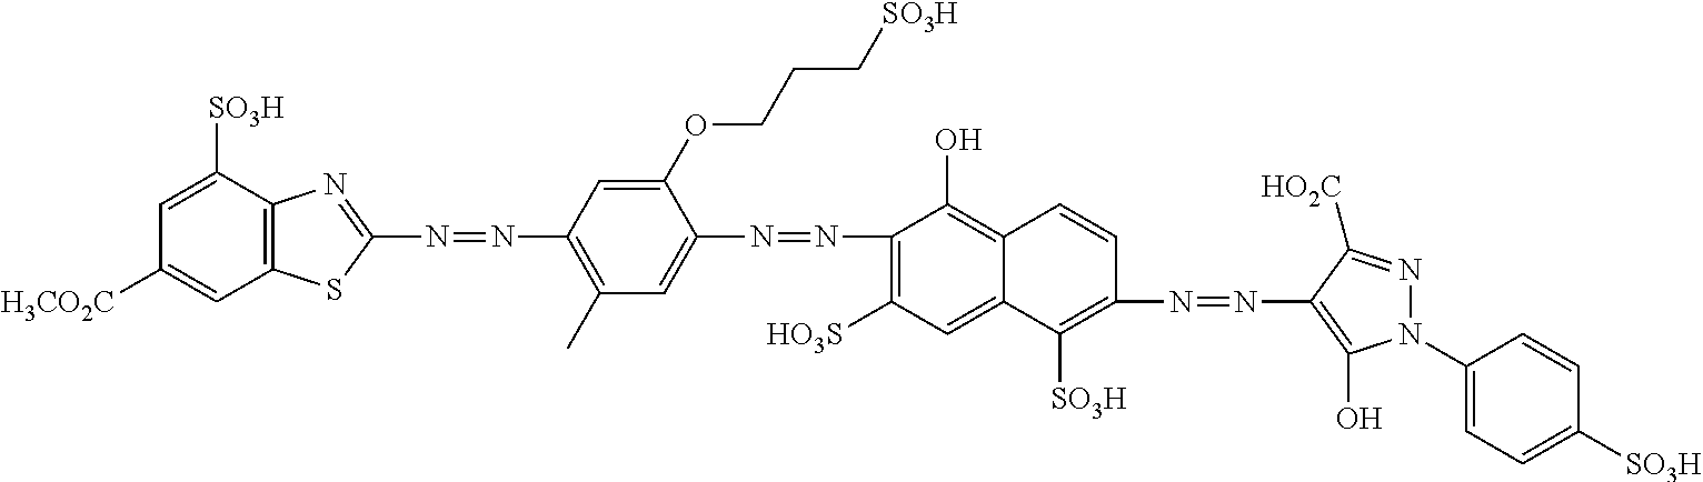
C1(N=NC2=CC(C)=C(N=NC3=NC4=C(S3)C=C([H3CO2C])C=C4[SO3H])C=C2OCCC[SO3H])=C([HO3S])C=C2C(=C1O)C=CC(N=NC1=C(O)N(C3=CC=C([SO3H])C=C3)N=C1[HO2C])=C2[SO3H]
